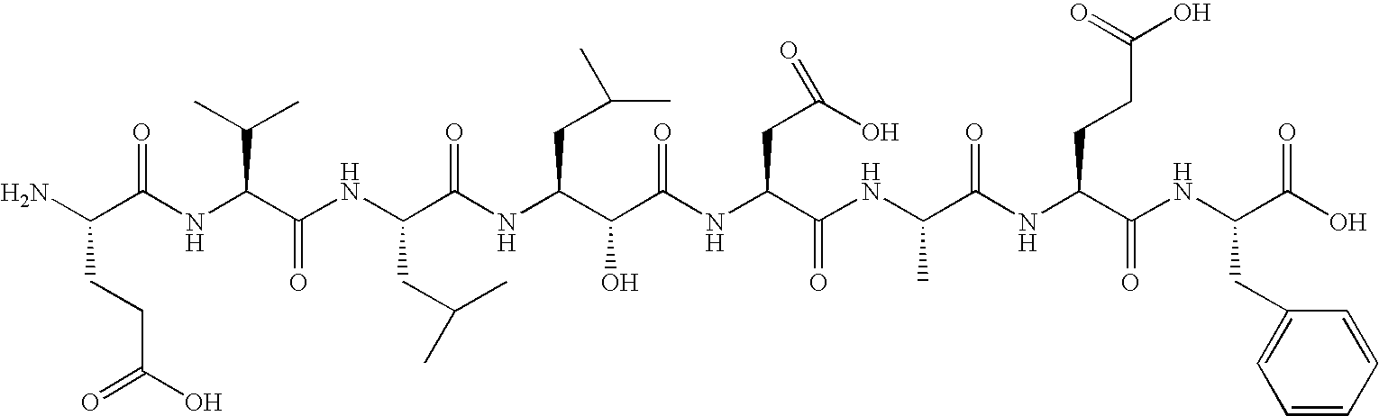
NC(C(NC(C(NC(C(NC(C(C(NC(C(NC(C(NC(C(NC(C(O)=O)CC1=CC=CC=C1)=O)CCC(O)=O)=O)C)=O)CC(O)=O)=O)O)CC(C)C)=O)CC(C)C)=O)C(C)C)=O)CCC(O)=O
